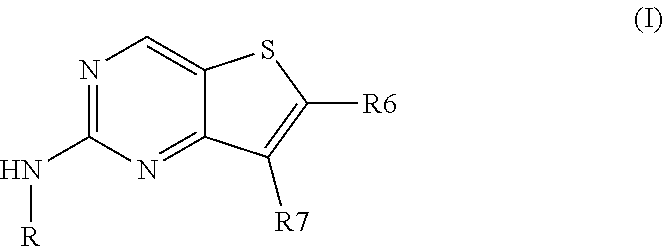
N1=C(N[R])N=C2C(=C1)SC([R6])=C2[R7]
